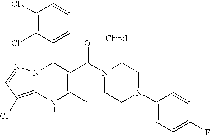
C1(Cl)=C(Cl)C(C2N3C(=C(Cl)C=N3)NC(C)=C2C(N2CCN(C3=CC=C(F)C=C3)CC2)=O)=CC=C1
